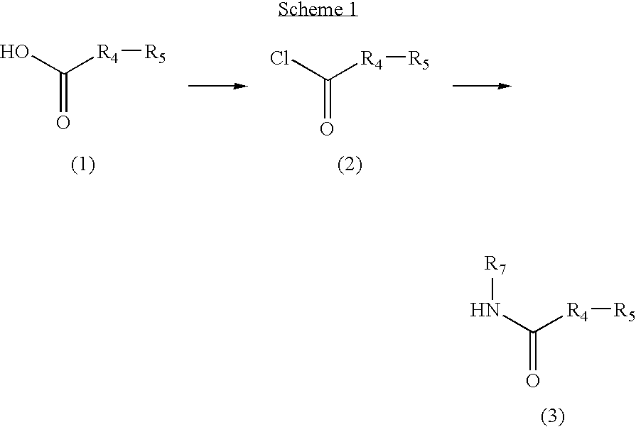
N(C([R4][R5])=O)[R7].ClC([R4][R5])=O.OC([R4][R5])=O
